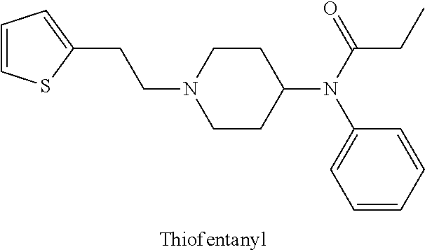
C1=CSC(CCN2CCC(N(C(=O)CC)C3=CC=CC=C3)CC2)=C1
